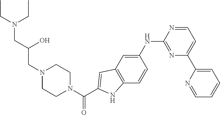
C1=NC(NC2=CC3=C(C=C2)NC(C(N2CCN(CC(CN(CC)CC)O)CC2)=O)=C3)=NC(C2=CC=CC=N2)=C1
